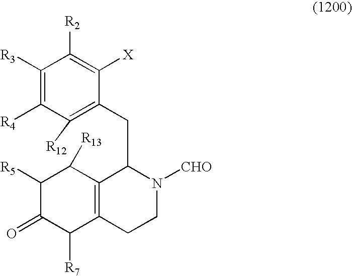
C1([R5])C(=O)C([R7])C2=C(C1[R13])C(CC1=C([R12])C([R4])=C([R3])C([R2])=C1[X])N([CHO])CC2
